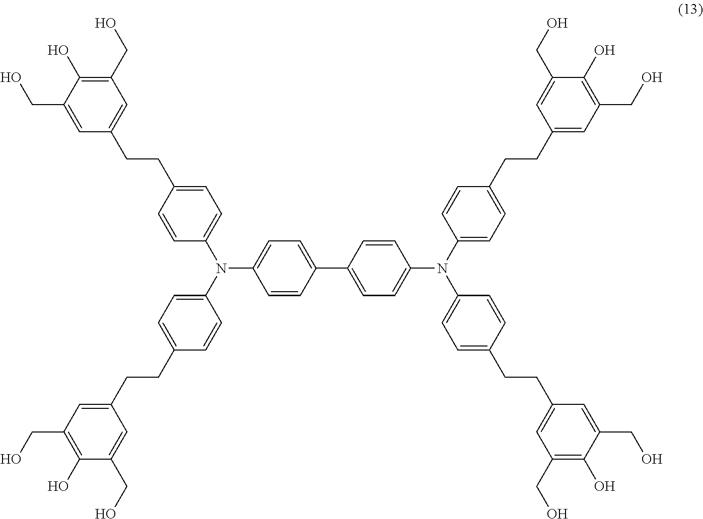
C1=CC(C2=CC=C(N(C3=CC=C(CCC4=CC(CO)=C(O)C(CO)=C4)C=C3)C3=CC=C(CCC4=CC(CO)=C(O)C(CO)=C4)C=C3)C=C2)=CC=C1N(C1=CC=C(CCC2=CC(CO)=C(O)C(CO)=C2)C=C1)C1=CC=C(CCC2=CC(CO)=C(O)C(CO)=C2)C=C1
